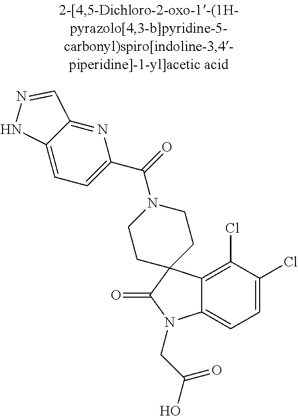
C12=C(Cl)C(Cl)=CC=C1N(CC(O)=O)C(=O)C21CCN(C(=O)C2=CC=C3C(=N2)C=NN3)CC1
